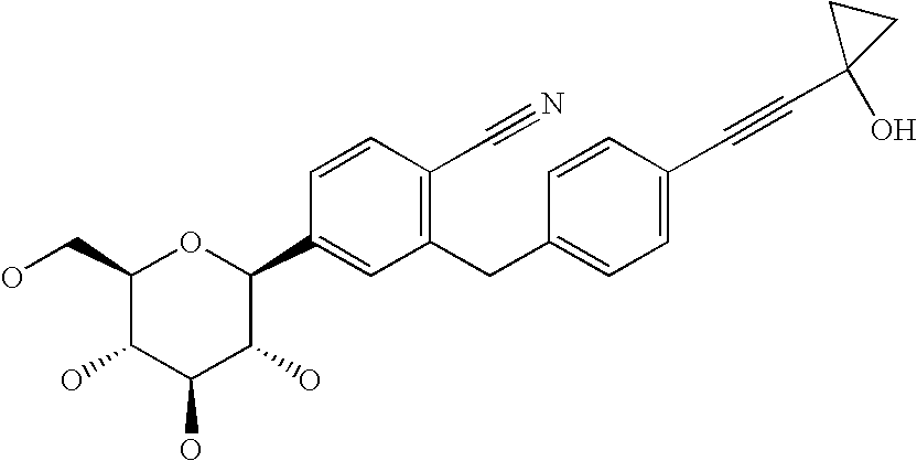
C1(CO)C(O)C(O)C(O)C(C2=CC(CC3=CC=C(C#CC4(O)CC4)C=C3)=C(C#N)C=C2)O1
